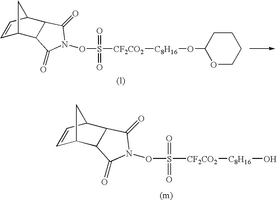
S(=O)(=O)([CF2CO2][C8H16]OC1OCCCC1)ON1C(=O)C2C3C=CC(C2C1=O)C3.S(=O)(=O)([CF2CO2][C8H16]O)ON1C(=O)C2C3C=CC(C2C1=O)C3
